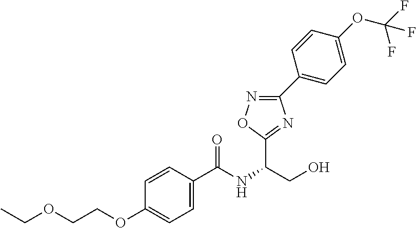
CCOCCOC1=CC=C(C(NC(CO)C2=NC(C3=CC=C(OC(F)(F)F)C=C3)=NO2)=O)C=C1
